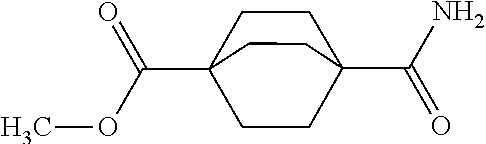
C1CC2(C(=O)N)CCC1(C(OC)=O)CC2
